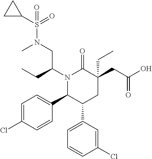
C1(C2C(C3=CC=CC(Cl)=C3)CC(CC(O)=O)(CC)C(=O)N2C(CN(C)S(=O)(=O)C2CC2)CC)=CC=C(Cl)C=C1
